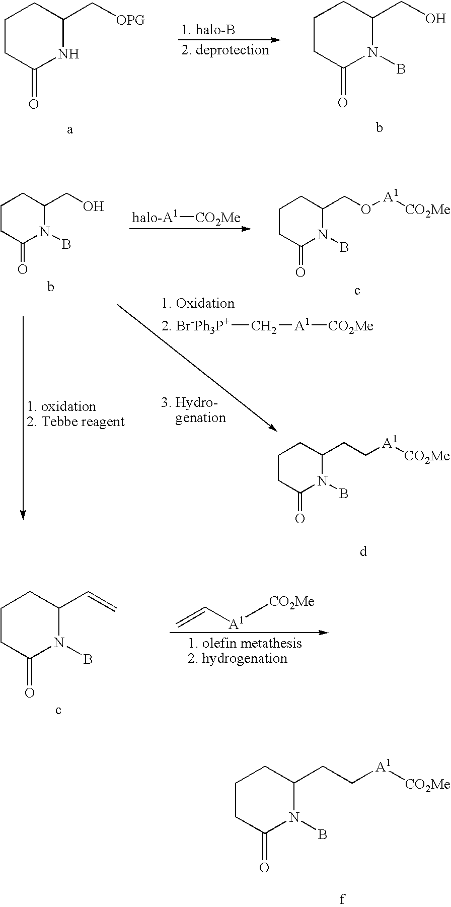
C1CC(=O)NC(C[OPG])C1.C1CC(=O)N(B)C(CO)C1.C1CC(=O)N(B)C(CO)C1.C1CC(=O)N(B)C(CO[A1][CO2Me])C1.[2. Br-Ph3P+]C[A1][CO2Me].[halo-A1][CO2Me].C1CC(=O)N(B)C(CC[A1][CO2Me])C1.C1CC(=O)N(B)C(CC[A1][CO2Me])C1.C=C[A1][CO2Me].C1CC(=O)N(B)C(C=C)C1
